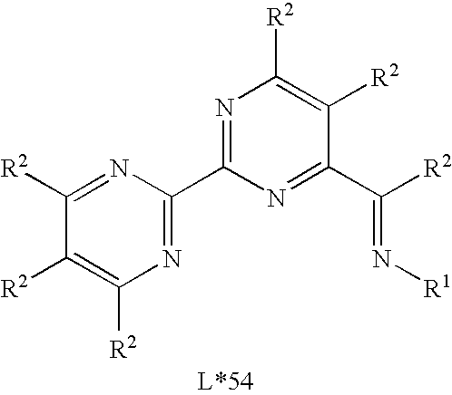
N1=C(C2=NC([R2])=C([R2])C([R2])=N2)N=C(C([R2])=N[R1])C([R2])=C1[R2]
